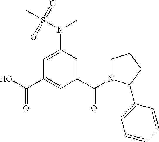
OC(C1=CC(C(=O)N2CCCC2C2=CC=CC=C2)=CC(N(S(C)(=O)=O)C)=C1)=O
